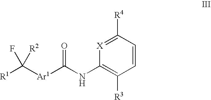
C1(NC([Ar1]C([R1])(F)[R2])=O)=C([R3])C=CC([R4])=[X]1
